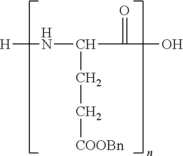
[H]NC(CC[COOBn])C(O)=O
